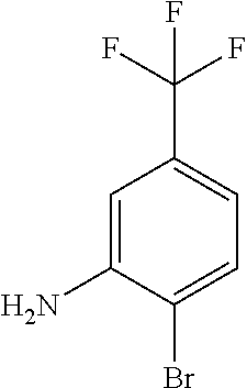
C1=C(N)C(Br)=CC=C1C(F)(F)F
